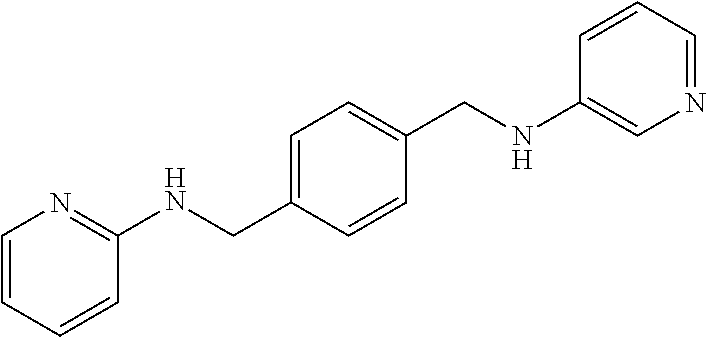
C1=CC(CNC2=CN=CC=C2)=CC=C1CNC1=NC=CC=C1
